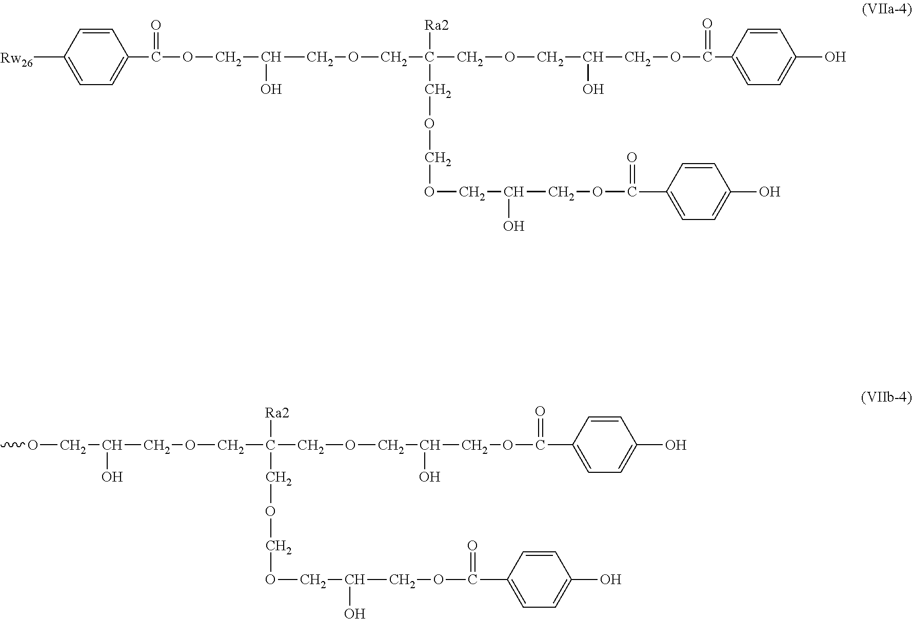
C1=CC(C(OCC(O)COCC([Ra2])(COCOCC(O)COC(=O)C2=CC=C(O)C=C2)COCC(O)COC(C2=CC=C(O)C=C2)=O)=O)=CC=C1[Rw26].COCC(O)COCC([Ra2])(COCOCC(O)COC(=O)C1=CC=C(O)C=C1)COCC(O)COC(C1=CC=C(O)C=C1)=O
